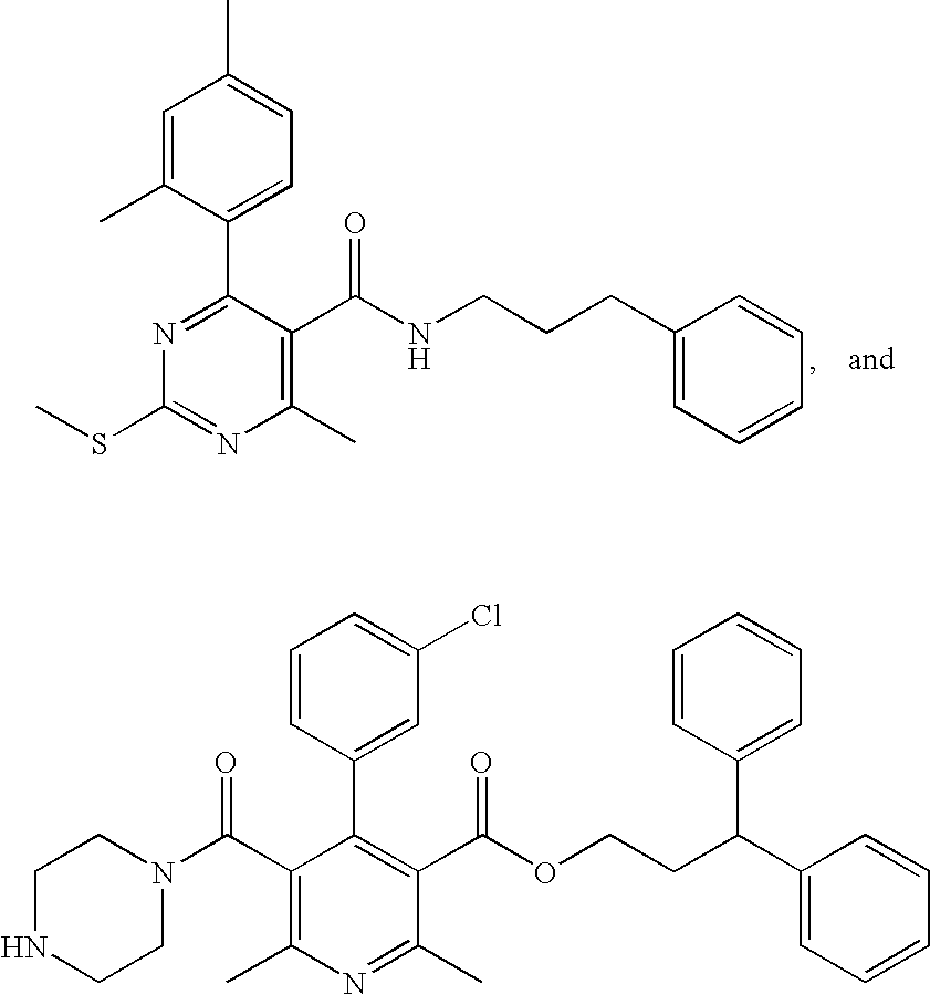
C1(C(N2CCNCC2)=O)=C(C)N=C(C)C(C(OCCC(C2=CC=CC=C2)C2=CC=CC=C2)=O)=C1C1=CC(Cl)=CC=C1.N1=C(C2=CC=C(C)C=C2C)C(C(NCCCC2=CC=CC=C2)=O)=C(C)N=C1SC
